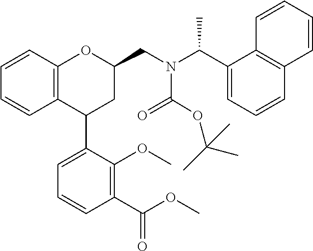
C12=C(C=CC=C1)OC(CN(C(C1=CC=CC3=C1C=CC=C3)C)C(OC(C)(C)C)=O)CC2C1=CC=CC(C(OC)=O)=C1OC
